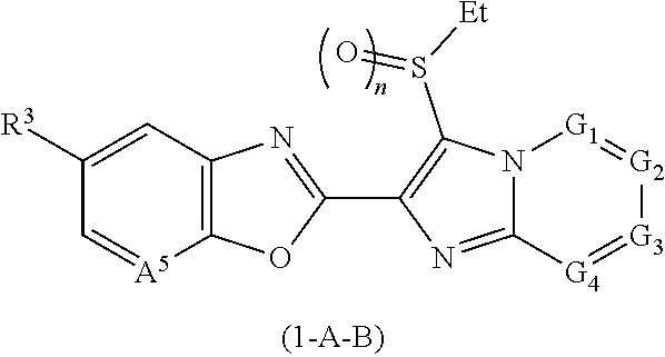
C12=C(C=C([R3])C=[A5]1)N=C(C1=C(S(=O)[Et])N3C(=N1)[G4]=[G3][G2]=[G1]3)O2
